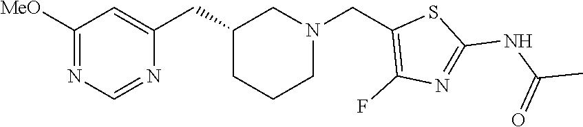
C1(CC2=CC([MeO])=NC=N2)CCCN(CC2=C(F)N=C(NC(C)=O)S2)C1
